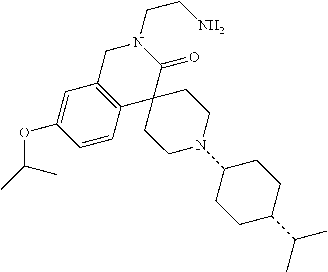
C1C2=C(C3(C(=O)N1CCN)CCN(C1CCC(C(C)C)CC1)CC3)C=CC(OC(C)C)=C2
